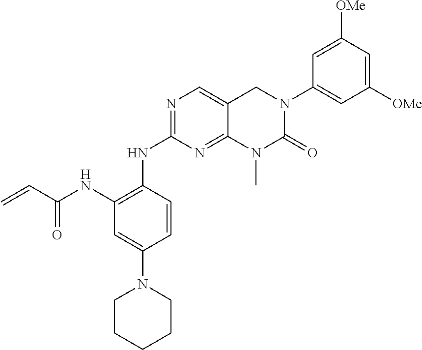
C1=C(N2CCCCC2)C=CC(NC2=NC=C3C(=N2)N(C)C(=O)N(C2=CC([OMe])=CC([OMe])=C2)C3)=C1NC(C=C)=O
